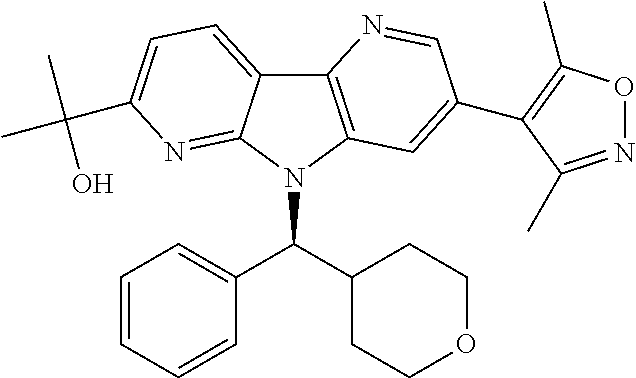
C12=C(N(C(C3CCOCC3)C3=CC=CC=C3)C3=NC(C(C)(C)O)=CC=C13)C=C(C1=C(C)ON=C1C)C=N2
